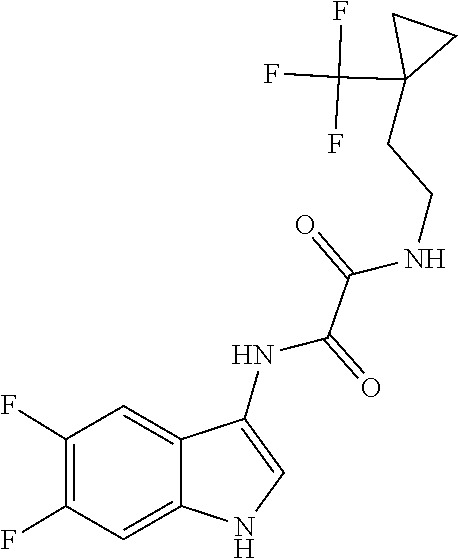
C1=C2C(NC(=O)C(=O)NCCC3(C(F)(F)F)CC3)=CNC2=CC(F)=C1F
